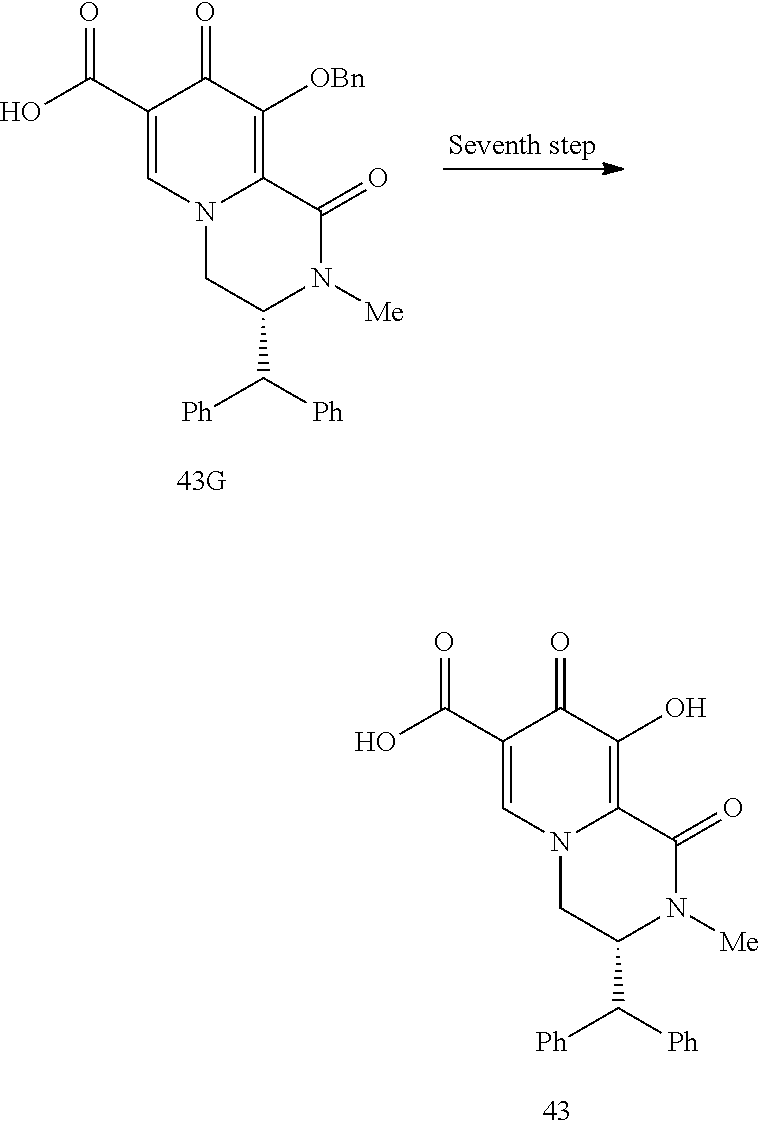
C1(C(O)=O)=CN2C(=C([OBn])C1=O)C(=O)N([Me])C(C([Ph])[Ph])C2.C1(C(O)=O)=CN2C(=C(O)C1=O)C(=O)N([Me])C(C([Ph])[Ph])C2
